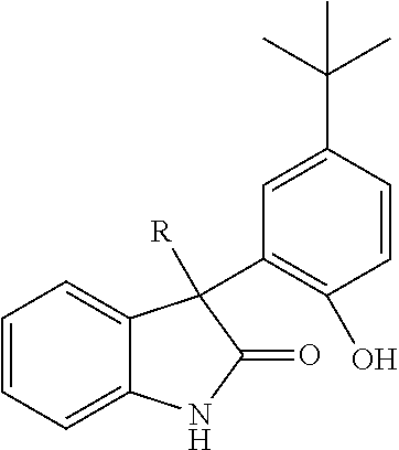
C1=CC=C2C(=C1)C([R])(C1=C(O)C=CC(C(C)(C)C)=C1)C(=O)N2
